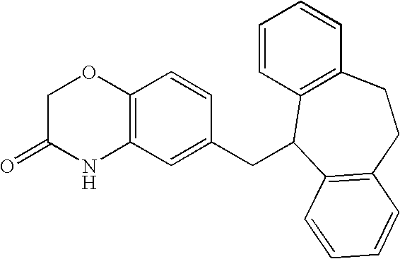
C12=C(C=C(CC3C4=C(C=CC=C4)CCC4=C3C=CC=C4)C=C1)NC(=O)CO2
